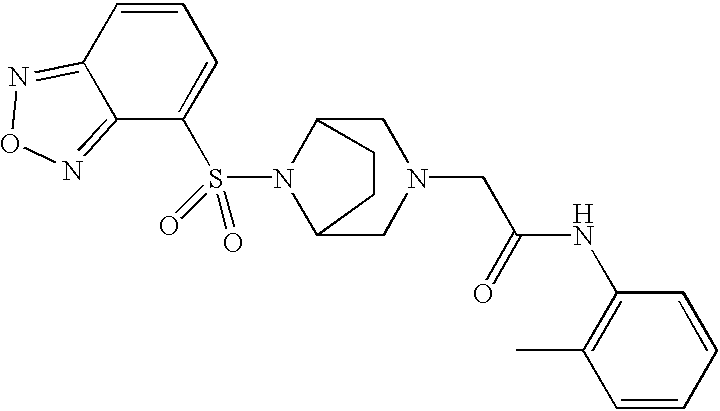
N1(S(C2=CC=CC3=NON=C23)(=O)=O)C2CN(CC(=O)NC3=C(C)C=CC=C3)CC1CC2
